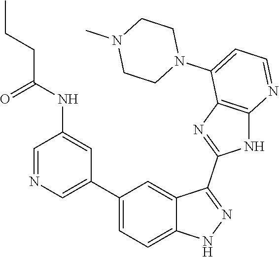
C1=NC=C(C2=CC=C3C(=C2)C(C2=NC4=C(N2)N=CC=C4N2CCN(C)CC2)=NN3)C=C1NC(CCC)=O
